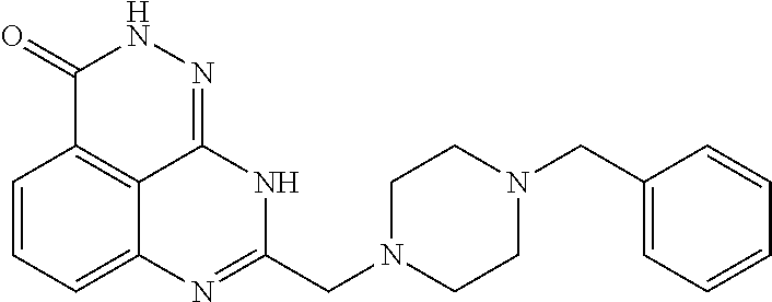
C1=CC=C2C3=C1C(=O)NN=C3NC(CN1CCN(CC3=CC=CC=C3)CC1)=N2
